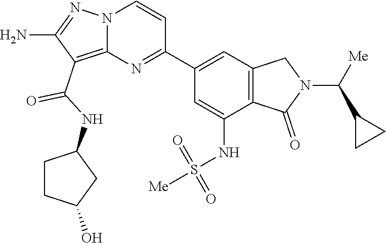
C12=C(C(NC3CCC(O)C3)=O)C(N)=NN1C=CC(C1=CC3=C(C(NS([Me])(=O)=O)=C1)C(=O)N(C([Me])C1CC1)C3)=N2
